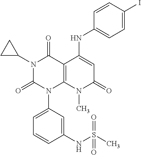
N1(C2CC2)C(=O)N(C2=CC=CC(NS(C)(=O)=O)=C2)C2=C(C1=O)C(NC1=CC=C(I)C=C1)=CC(=O)N2C
